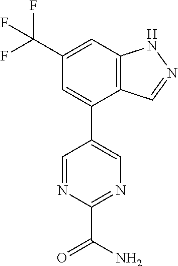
C12=C(C=C(C(F)(F)F)C=C1C1=CN=C(C(=O)N)N=C1)NN=C2
